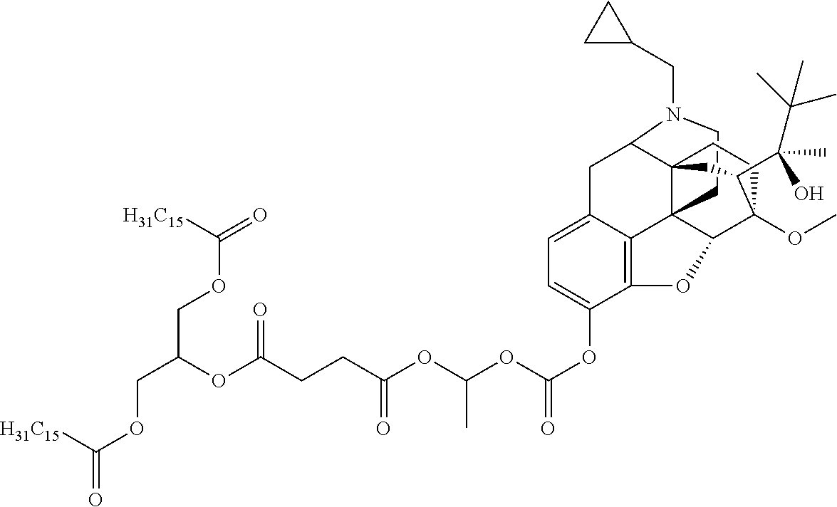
C1CC23C4=C5C(OC(OC(OC(CCC(OC(COC([H31C15])=O)COC(=O)[H31C15])=O)=O)C)=O)=CC=C4CC(C24CCC(OC)(C3O5)C(C(O)(C)C(C)(C)C)C4)N1CC1CC1
